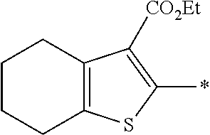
C12=C(SC(*)=C1[CO2Et])CCCC2
